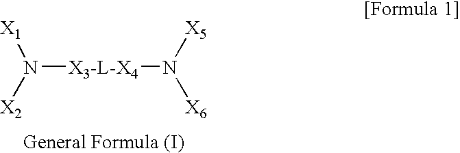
N([X3-L-X4]N([X5])[X6])([X1])[X2]
